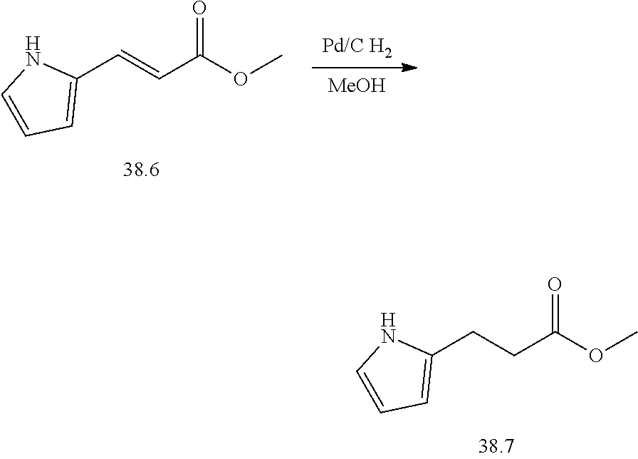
C(C1=CC=CN1)CC(OC)=O.[Pd/C H2].[MeOH].C(C1=CC=CN1)=CC(OC)=O
